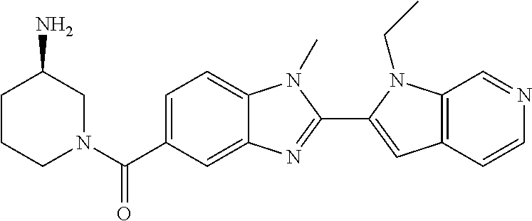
C12=C(C=CN=C1)C=C(C1=NC3=CC(C(N4CC(N)CCC4)=O)=CC=C3N1C)N2CC
